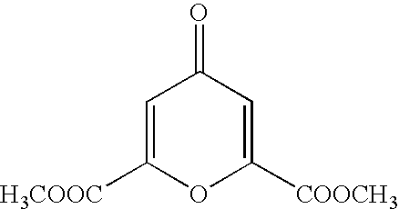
C1=C([H3COOC])OC([COOCH3])=CC1=O
